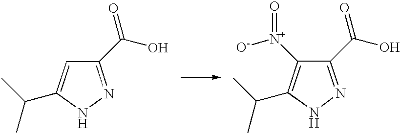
C1=C(C(C)C)NN=C1C(=O)O.N1N=C(C(=O)O)C([N+]([O-])=O)=C1C(C)C
